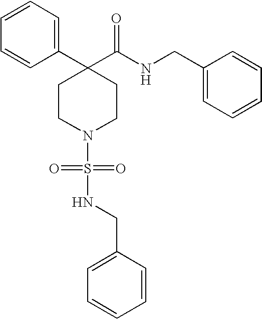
C1=CC=CC(C2(C(NCC3=CC=CC=C3)=O)CCN(S(NCC3=CC=CC=C3)(=O)=O)CC2)=C1
